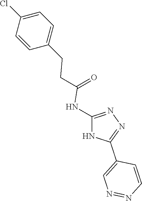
C1(CCC(=O)NC2=NN=C(C3=CN=NC=C3)N2)=CC=C(Cl)C=C1
